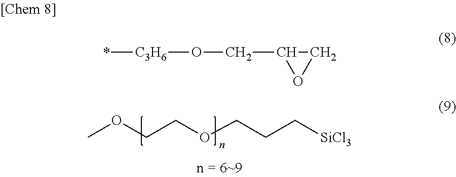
COCCOCCC[SiCl3].C1C(CO[C3H6]*)O1
